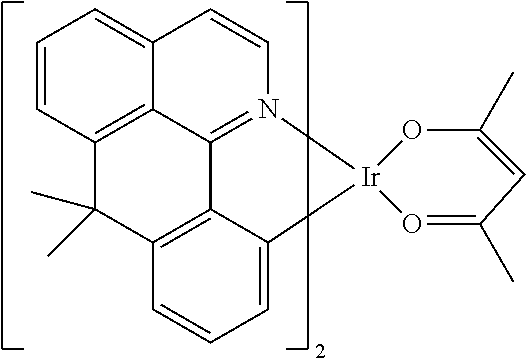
C1=CN2=C3C4=C(C=CC=C14)C(C)(C)C1=C3C(=CC=C1)[Ir]21OC(C)=CC(C)=O1
